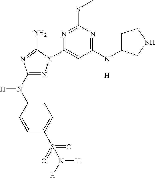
N1=C(N(C2=CC=C(S(=O)(=O)N([H])[H])C=C2)[H])N=C(N)N1C1=CC(N(C2CCNC2)[H])=NC(SC)=N1
